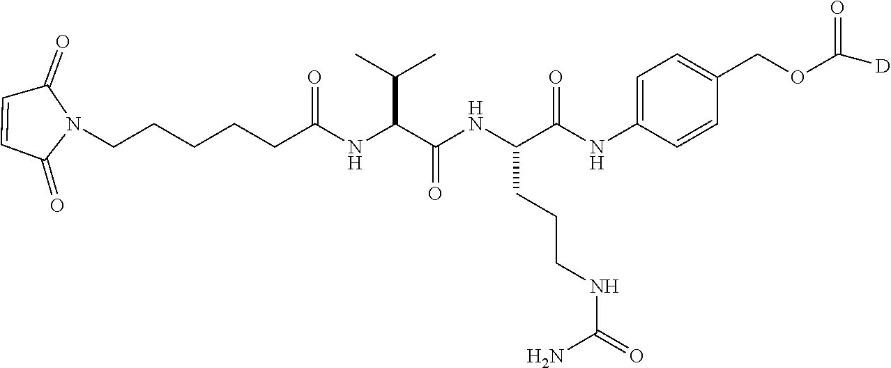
C1=CC(=O)N(CCCCCC(NC(C(NC(C(NC2=CC=C(COC(=O)[D])C=C2)=O)CCCNC(=O)N)=O)C(C)C)=O)C1=O
